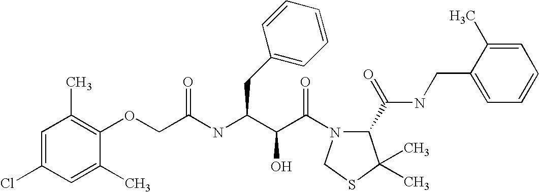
C1(C)=CC(Cl)=CC(C)=C1OCC(NC(C(C(=O)N1C(C(NCC2=CC=CC=C2C)=O)C(C)(C)SC1)O)CC1=CC=CC=C1)=O
